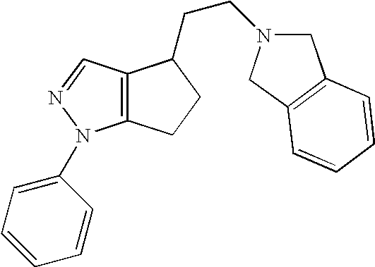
C12=C(N(C3=CC=CC=C3)N=C1)CCC2CCN1CC2=C(C1)C=CC=C2
